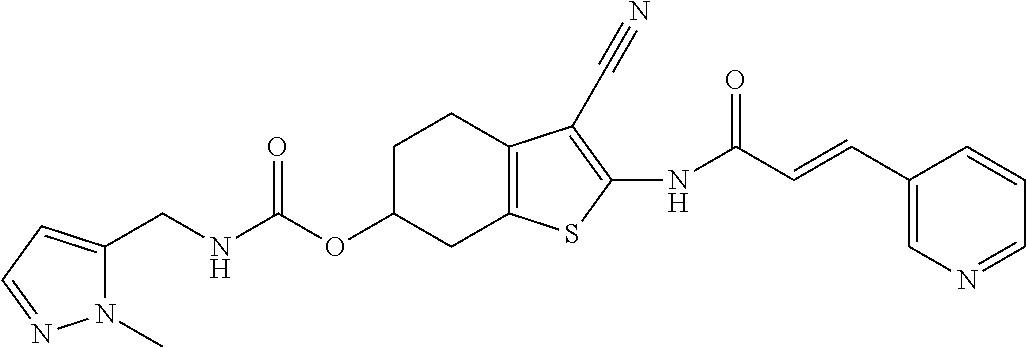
C(NC(OC1CC2=C(CC1)C(C#N)=C(NC(C=CC1=CN=CC=C1)=O)S2)=O)C1=CC=NN1C
